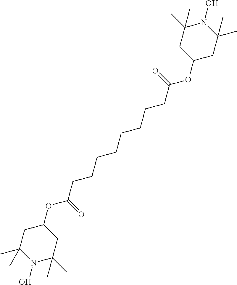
C1(C)(C)N(O)C(C)(C)CC(OC(CCCCCCCCC(OC2CC(C)(C)N(O)C(C)(C)C2)=O)=O)C1
